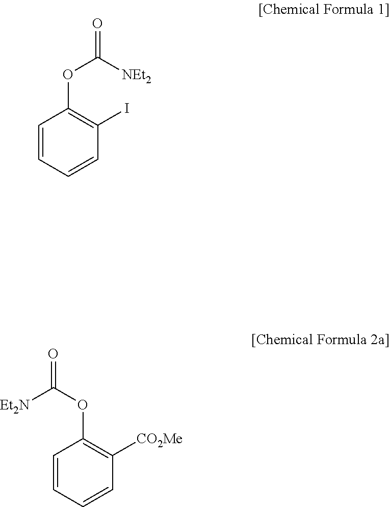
C1=CC=CC([CO2Me])=C1OC(=O)[Et2N].C1=CC=CC(I)=C1OC(=O)[NEt2]
